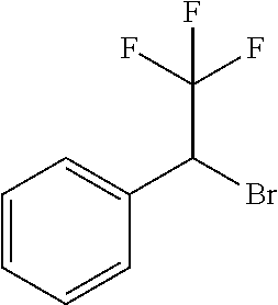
C1=CC=CC(C(Br)C(F)(F)F)=C1
